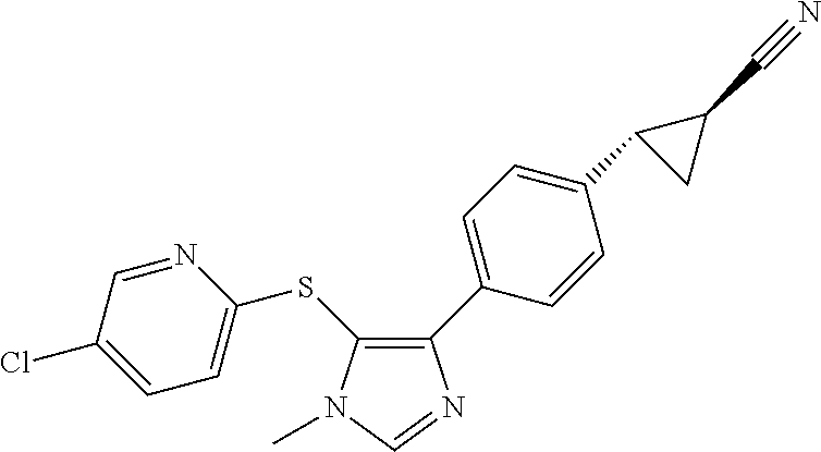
C1(SC2=C(C3=CC=C(C4CC4C#N)C=C3)N=CN2C)=CC=C(Cl)C=N1
